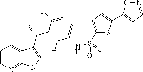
C12=NC=CC=C1C(C(=O)C1=C(F)C(NS(=O)(=O)C3=CC=C(C4=CC=NO4)S3)=CC=C1F)=CN2
